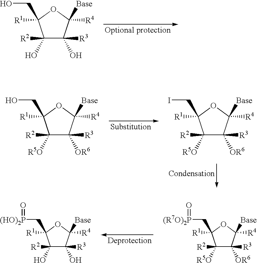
C1([R2])(O)C([R3])(O)C([Base])([R4])OC1(CO)[R1].C1([R2])([R5O])C([R3])([OR6])C([Base])([R4])OC1(CO)[R1].C1([R2])([R5O])C([R3])([OR6])C([Base])([R4])OC1(CI)[R1].C1([R2])([R5O])C([R3])([OR6])C([Base])([R4])OC1(C[(R7O)2P]=O)[R1].C1([R2])(O)C([R3])(O)C([Base])([R4])OC1(C[(HO)2P]=O)[R1]
